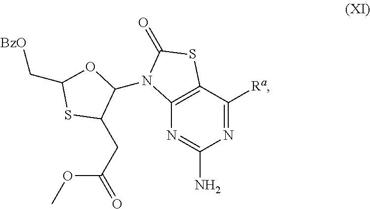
N1=C([Ra])C2=C(N=C1N)N(C1OC(C[BzO])SC1CC(=O)OC)C(=O)S2
